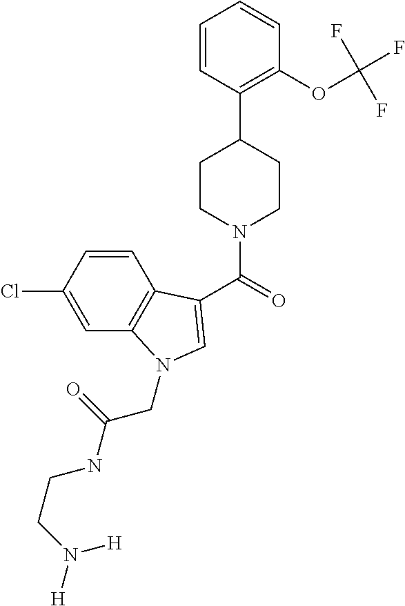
C1=CC(Cl)=CC2=C1C(C(=O)N1CCC(C3=C(OC(F)(F)F)C=CC=C3)CC1)=CN2CC(=O)NCCN([H])[H]
